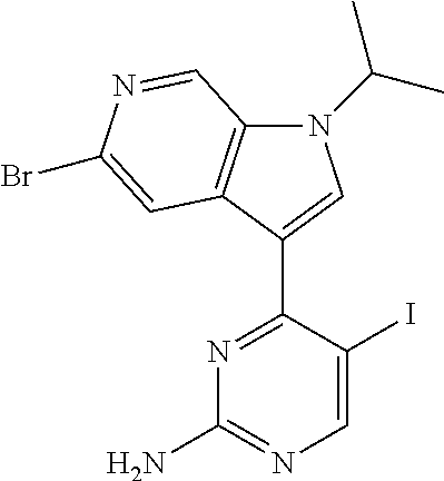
N1=C(C2=CN(C(C)C)C3=C2C=C(Br)N=C3)C(I)=CN=C1N
